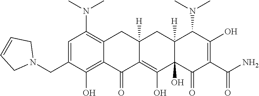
C1=C(CN2CC=CC2)C(O)=C2C(=C1N(C)C)CC1([H])C(=C(O)C3(O)C([H])(C1)C(N(C)C)C(O)=C(C(N)=O)C3=O)C2=O
